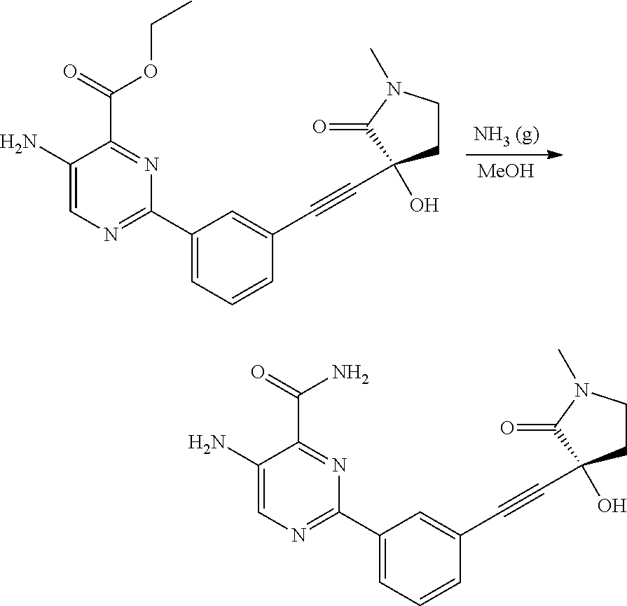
C1=C(N)C(C(=O)N)=NC(C2=CC=CC(C#CC3(O)CCN(C)C3=O)=C2)=N1.C1=C(N)C(C(=O)OCC)=NC(C2=CC=CC(C#CC3(O)CCN(C)C3=O)=C2)=N1.[MeOH]
